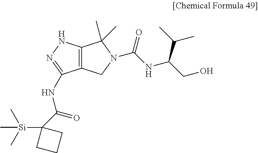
C12=C(NN=C1NC(C1([Si](C)(C)C)CCC1)=O)C(C)(C)N(C(NC(CO)C(C)C)=O)C2
